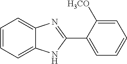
C1=CC=C2C(=C1)N=C(C1=CC=CC=C1[H3CO])N2
